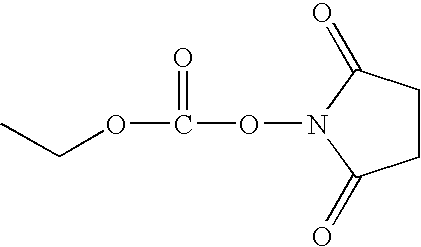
C1CC(=O)N(OC(OCC)=O)C1=O
